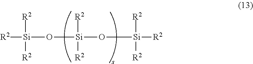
[Si](O[Si]([R2])([R2])O[Si]([R2])([R2])[R2])([R2])([R2])[R2]
